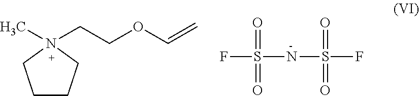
C1CCN(C)(CCOC=C)C1.FS(NS(F)(=O)=O)(=O)=O
